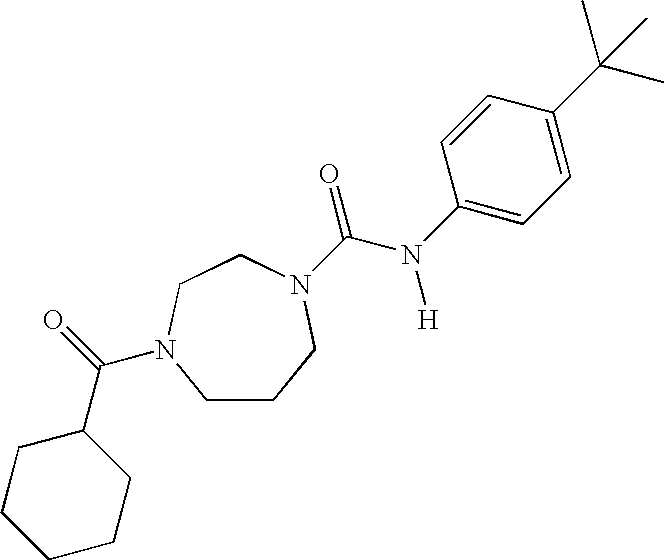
C1CCN(C(=O)N([H])C2=CC=C(C(C)(C)C)C=C2)CCN1C(=O)C1CCCCC1
